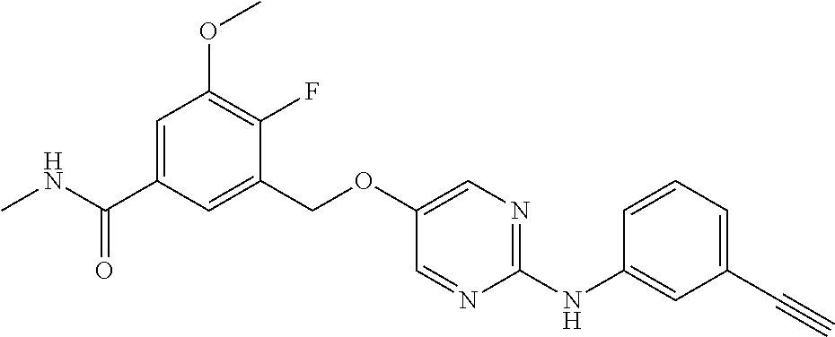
C1(COC2=CN=C(NC3=CC(C#C)=CC=C3)N=C2)=CC(C(NC)=O)=CC(OC)=C1F
